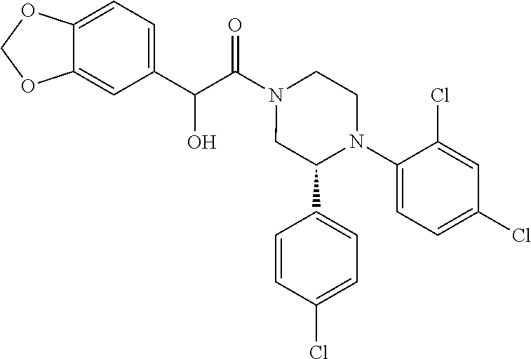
C1=C2C(=CC(C(C(N3CC(C4=CC=C(Cl)C=C4)N(C4=CC=C(Cl)C=C4Cl)CC3)=O)O)=C1)OCO2
